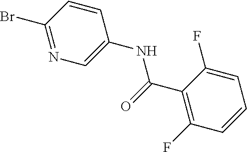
C1(C(=O)NC2=CN=C(Br)C=C2)=C(F)C=CC=C1F
